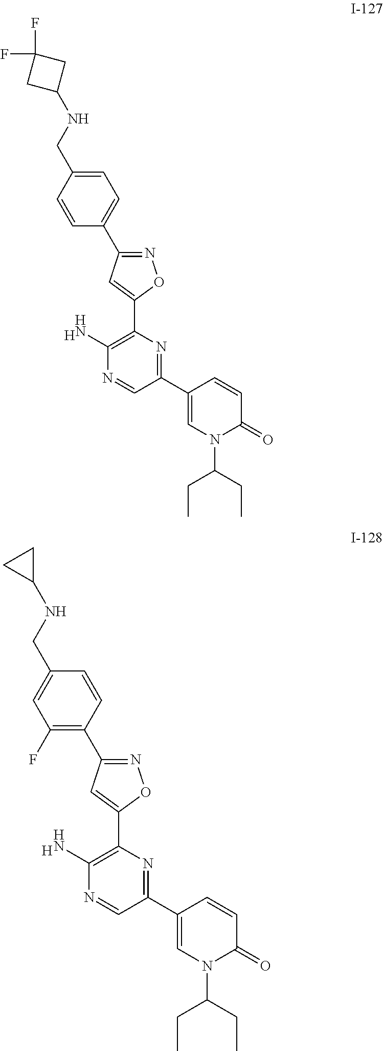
N1=C(C2=CC=C(CNC3CC(F)(F)C3)C=C2)C=C(C2=C(N)N=CC(C3=CN(C(CC)CC)C(=O)C=C3)=N2)O1.[H].N1=C(C2=C(F)C=C(CNC3CC3)C=C2)C=C(C2=C(N)N=CC(C3=CN(C(CC)CC)C(=O)C=C3)=N2)O1.[H]
